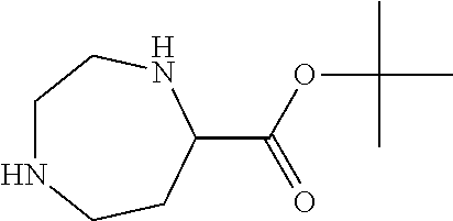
C1NCCC(C(OC(C)(C)C)=O)NC1
